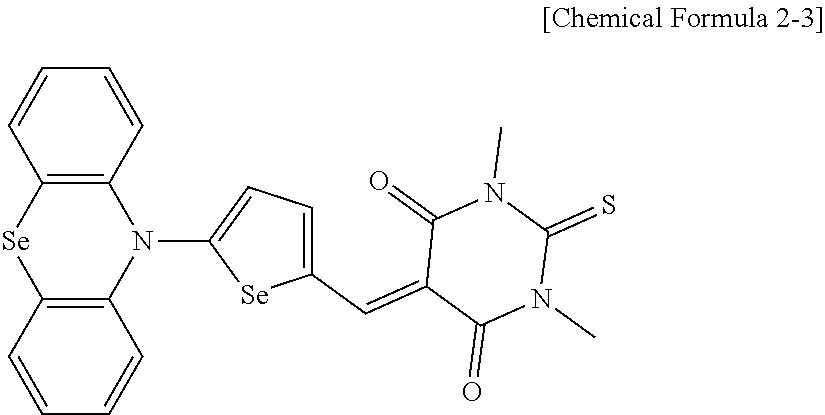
C1=CC2=C(C=C1)N(C1=CC=C(C=C3C(=O)N(C)C(=S)N(C)C3=O)[Se]1)C1=C([Se]2)C=CC=C1
